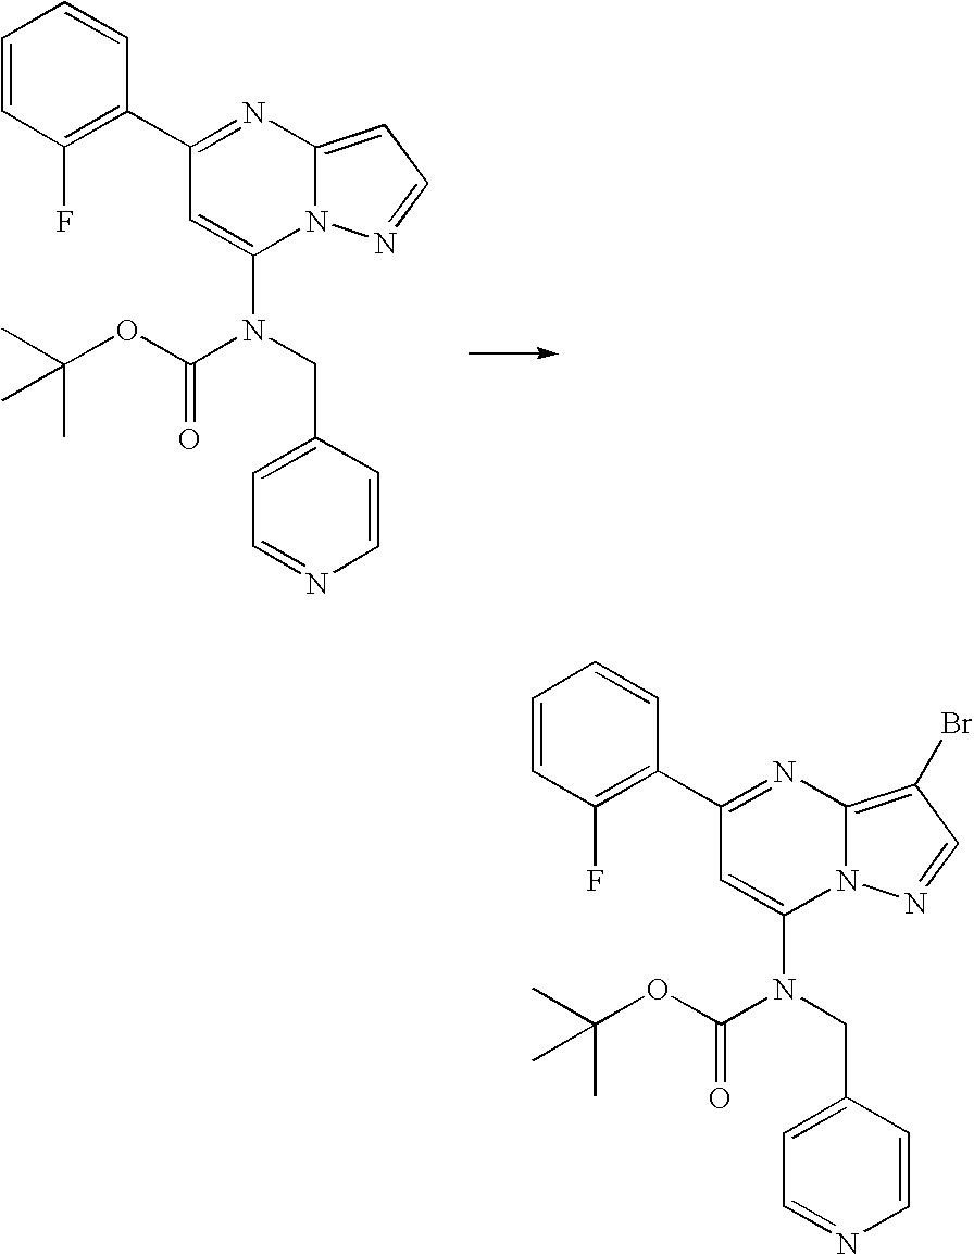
N12C(=CC=N1)N=C(C1=C(F)C=CC=C1)C=C2N(CC1=CC=NC=C1)C(OC(C)(C)C)=O.N12C(=C(Br)C=N1)N=C(C1=C(F)C=CC=C1)C=C2N(CC1=CC=NC=C1)C(OC(C)(C)C)=O
